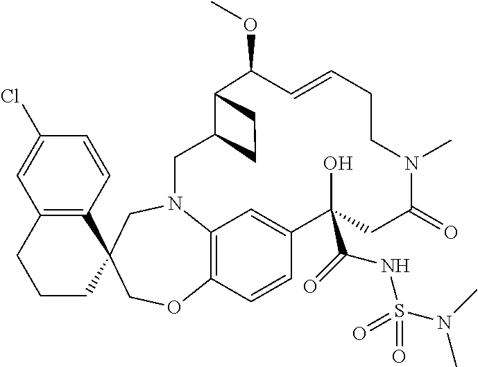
C12=C(C=CC(Cl)=C1)C1(CCC2)COC2=C3N(C1)CC1C(C(OC)C=CCCN(C)C(=O)CC(C(=O)NS(N(C)C)(=O)=O)(O)C(=C3)C=C2)CC1
